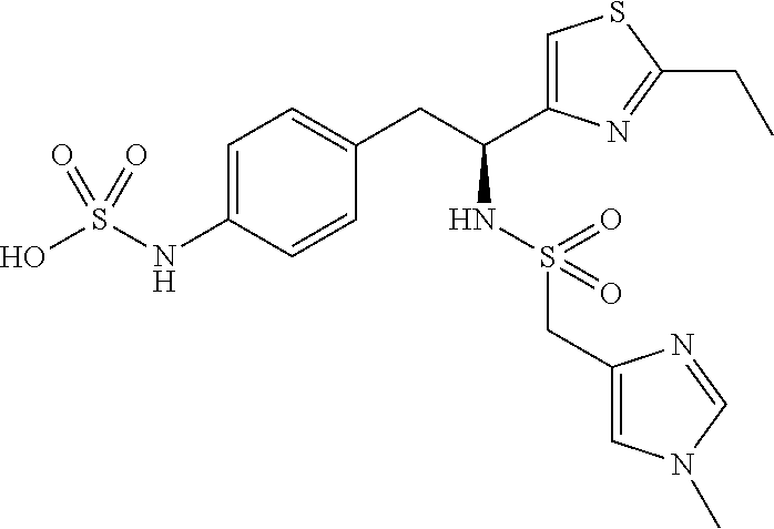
C1=C(NS(O)(=O)=O)C=CC(CC(C2=CSC(CC)=N2)NS(CC2=CN(C)C=N2)(=O)=O)=C1
